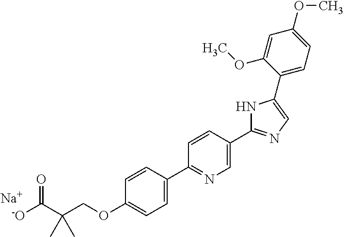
[-O]C(C(COC1=CC=C(C2=NC=C(C3=NC=C(C4=CC=C(OC)C=C4OC)N3)C=C2)C=C1)(C)C)=O.[Na]
